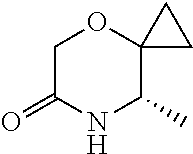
C12(C(C)NC(=O)CO1)CC2
